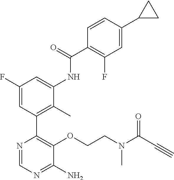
O(C1=C(C2=C(C)C(NC(C3=C(F)C=C(C4CC4)C=C3)=O)=CC(F)=C2)N=CN=C1N)CCN(C(C#C)=O)C
